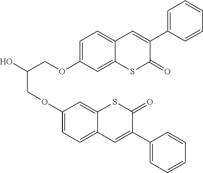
C1=C(OCC(O)COC2=CC=C3C(=C2)SC(=O)C(C2=CC=CC=C2)=C3)C=C2C(=C1)C=C(C1=CC=CC=C1)C(=O)S2
